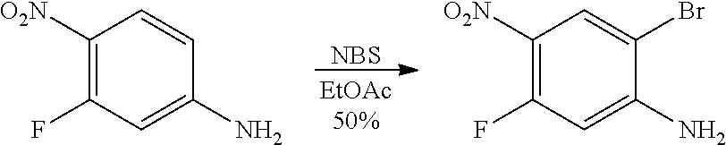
C1([O2N])=C(F)C=C(N)C=C1.[NBS].C1([O2N])=C(F)C=C(N)C(Br)=C1
